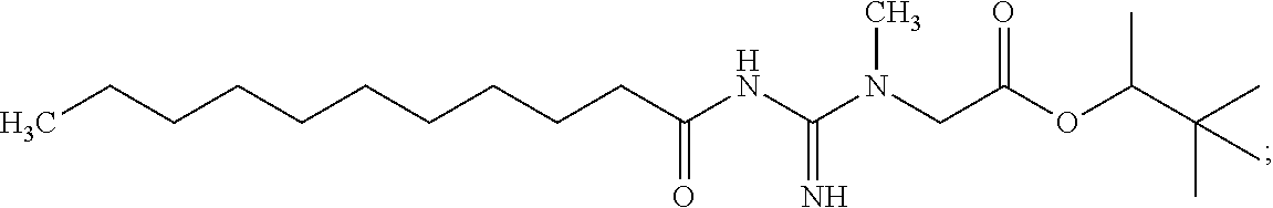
C(CCCCCCCC(=O)NC(N(CC(OC(C(C)(C)C)C)=O)C)=N)CC
